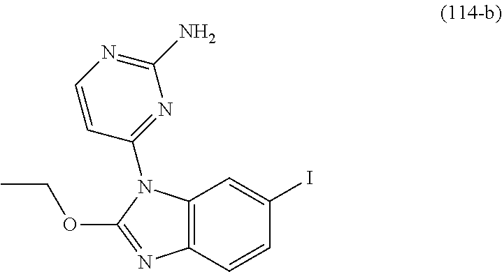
C12=C(C=CC(I)=C1)N=C(OCC)N2C1=NC(N)=NC=C1
